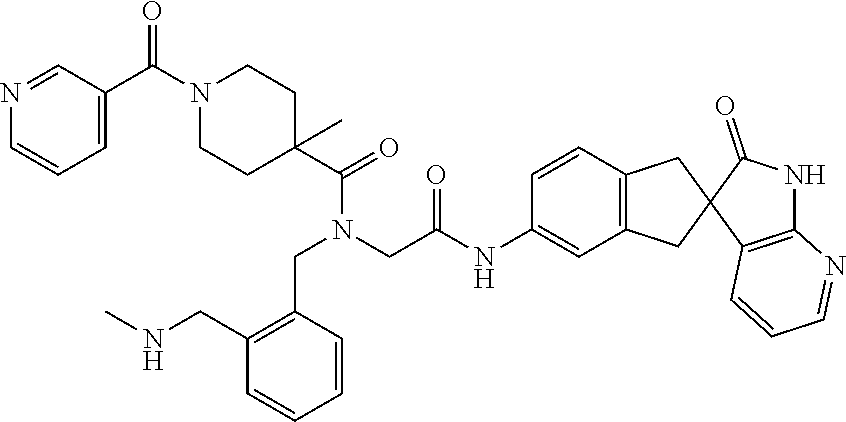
C1(CNC)=C(CN(CC(=O)NC2=CC3=C(C=C2)CC2(C3)C3=C(NC2=O)N=CC=C3)C(=O)C2(C)CCN(C(C3=CC=CN=C3)=O)CC2)C=CC=C1
